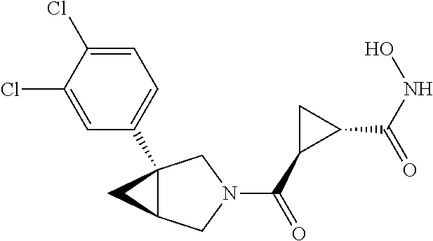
C1=C(Cl)C(Cl)=CC=C1C12C(CN(C(=O)C3C(C(=O)NO)C3)C1)C2
